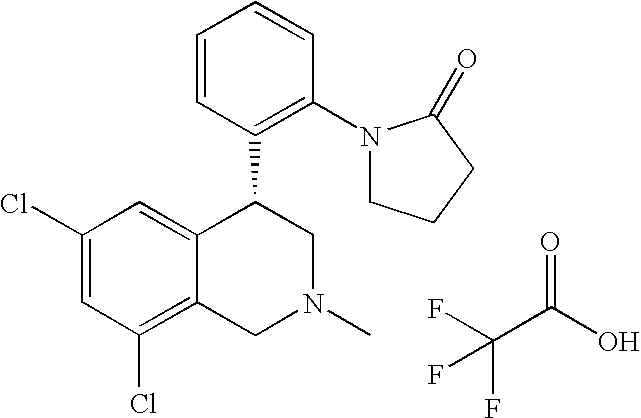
C1(Cl)=CC(Cl)=C2C(=C1)C(C1=C(N3CCCC3=O)C=CC=C1)CN(C)C2.C(C(O)=O)(F)(F)F
